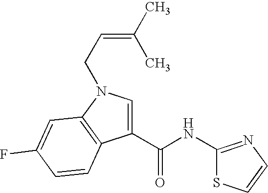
C1(C(NC2=NC=CS2)=O)=CN(CC=C(C)C)C2=C1C=CC(F)=C2
